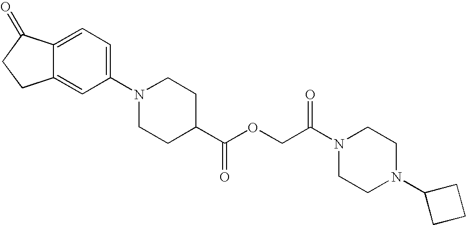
C1(N2CCC(C(OCC(N3CCN(C4CCC4)CC3)=O)=O)CC2)=CC=C2C(=C1)CCC2=O
